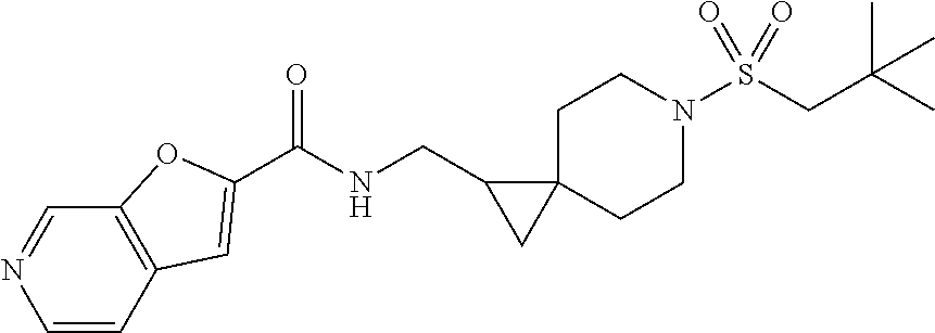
C12=C(C=CN=C1)C=C(C(NCC1CC13CCN(S(CC(C)(C)C)(=O)=O)CC3)=O)O2
